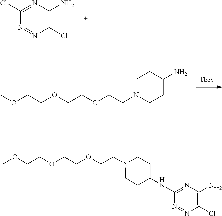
N1=NC(Cl)=C(N)N=C1Cl.C1N(CCOCCOCCOC)CCC(N)C1.C1N(CCOCCOCCOC)CCC(NC2=NC(N)=C(Cl)N=N2)C1
